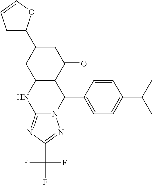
C12=C(C(=O)CC(C3=CC=CO3)C1)C(C1=CC=C(C(C)C)C=C1)N1C(=NC(C(F)(F)F)=N1)N2
